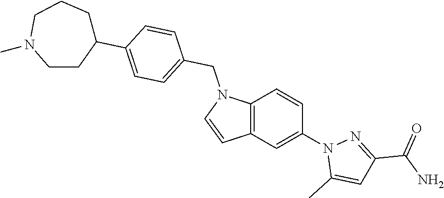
C12=C(C=C(N3C(C)=CC(C(=O)N)=N3)C=C1)C=CN2CC1=CC=C(C2CCCN(C)CC2)C=C1
